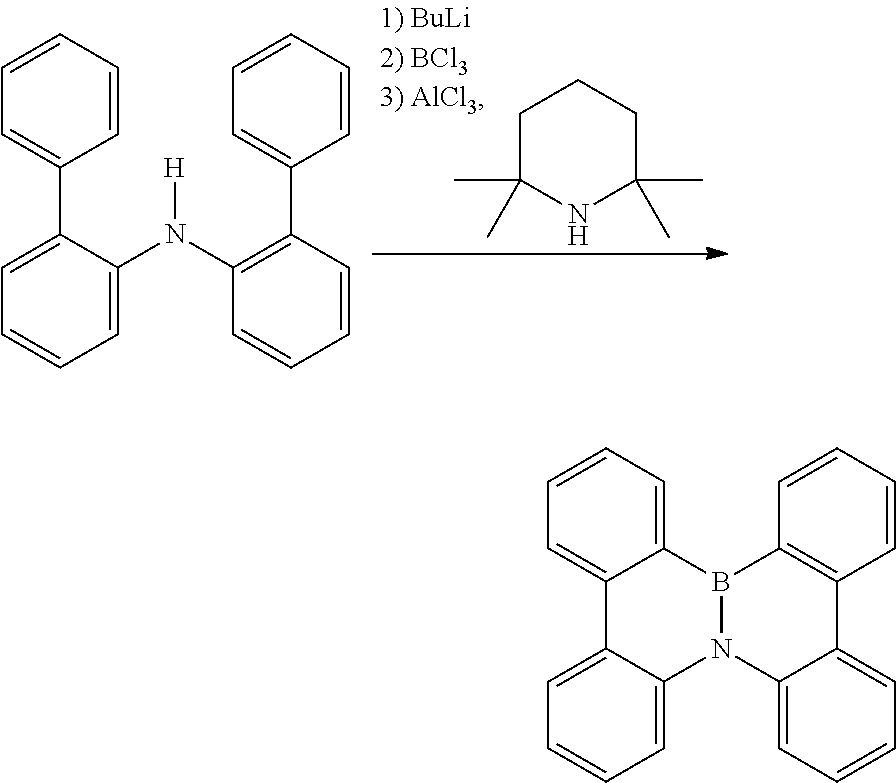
C1(C2=CC=CC=C2N(C2=C(C3=CC=CC=C3)C=CC=C2)[H])=CC=CC=C1.C1C(C)(C)NC(C)(C)CC1.C12=CC=CC=C1B1N(C3=CC=CC=C23)C2=CC=CC=C2C2=C1C=CC=C2
